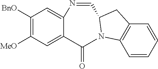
C12=C(C=CC=C1)N1C(C2)C=NC2=CC([BnO])=C([MeO])C=C2C1=O
